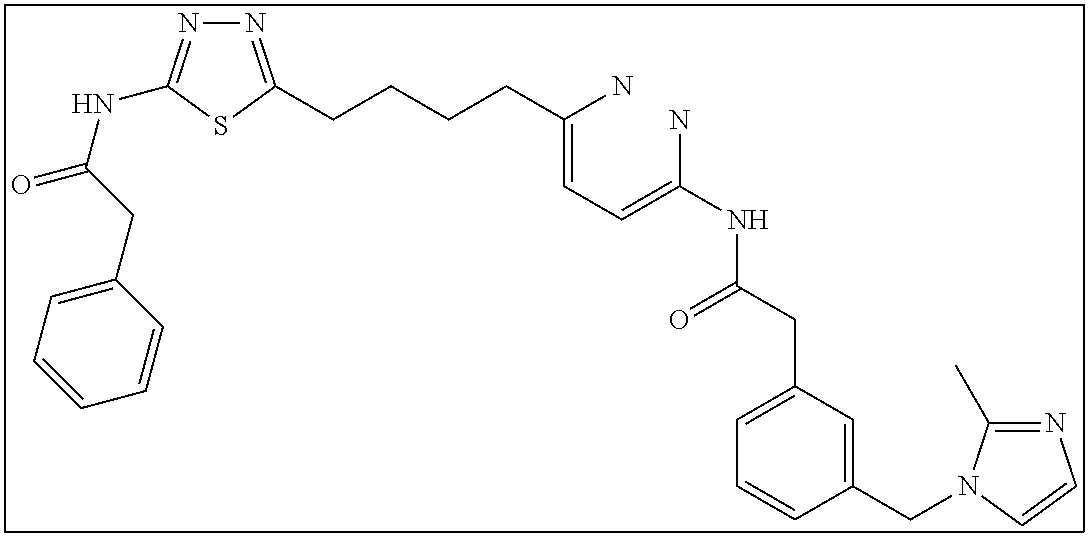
N1=C(CCCCC(=CC=C(N)NC(CC2=CC=CC(CN3C(C)=NC=C3)=C2)=O)N)SC(NC(=O)CC2=CC=CC=C2)=N1
